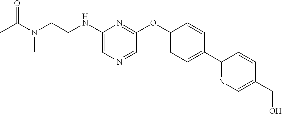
C1(NCCN(C(C)=O)C)=CN=CC(OC2=CC=C(C3=NC=C(CO)C=C3)C=C2)=N1
